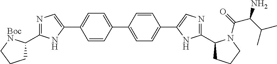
C1=CC(C2=CC=C(C3=CN=C(C4CCCN4C(=O)C(C(C)C)N)N3)C=C2)=CC=C1C1=CN=C(C2CCC[BocN]2)N1
